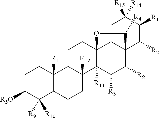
C1C([R5O])C([R9])([R10])C2C([R11])(C1)C1C([R12])(CC2)C2([R13])C3(CC1)C1C(C([R8])C2[R3])(C([R2])C([R1])C([R15])([R14])C1)C([R4])O3
